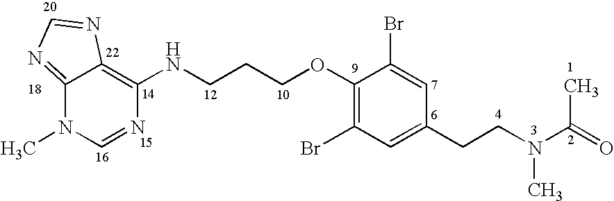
C12=C(NCCCOC3=C(Br)C=C(CCN(C(=O)C)C)C=C3Br)N=CN(C)C1=NC=N2
